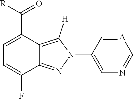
C1=C(C([R])=O)C2=C([H])N(C3=CN=C[A]=C3)N=C2C(F)=C1
